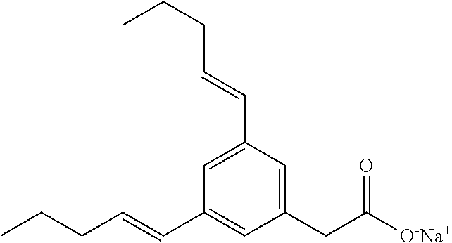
C1(CC([O-Na+])=O)=CC(C=CCCC)=CC(C=CCCC)=C1
